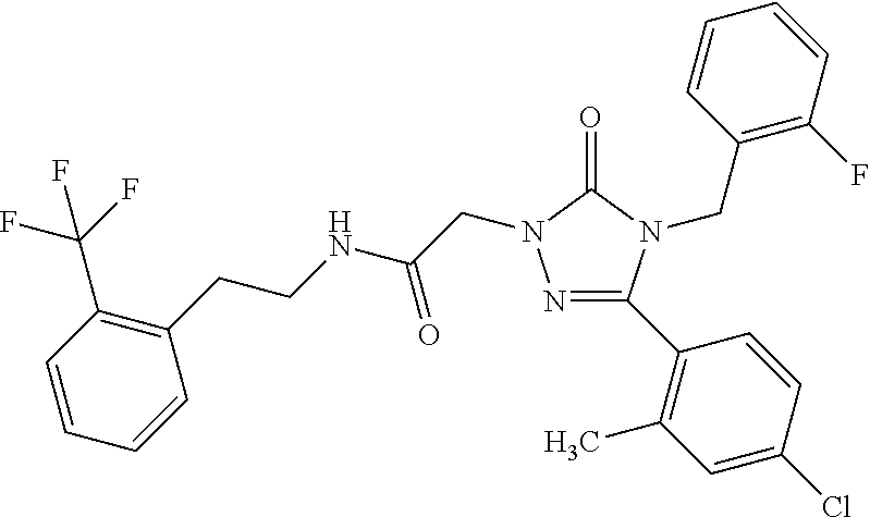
N1=C(C2=C(C)C=C(Cl)C=C2)N(CC2=C(F)C=CC=C2)C(=O)N1CC(=O)NCCC1=C(C(F)(F)F)C=CC=C1
